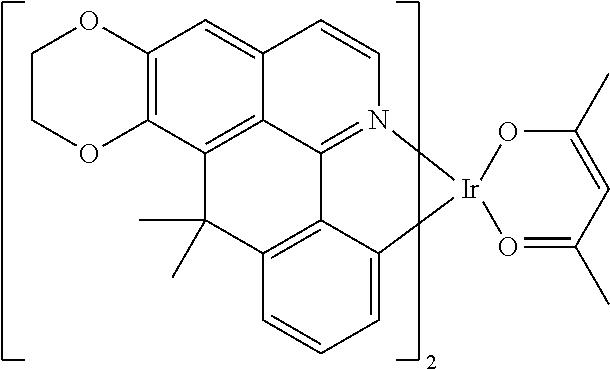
C12=C(C3=C4C(=C1)C=CN1=C4C4=C(C=CC=C4[Ir]14O=C(C)C=C(C)O4)C3(C)C)OCCO2
